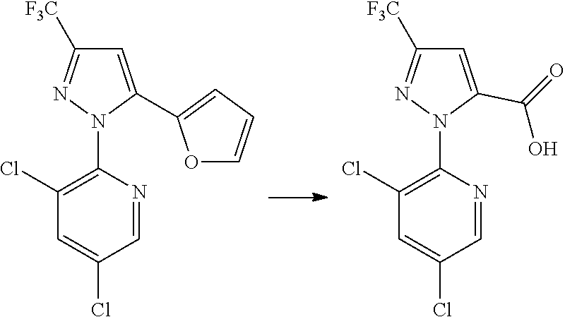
C1(Cl)=C(N2C(C3=CC=CO3)=CC([F3C])=N2)N=CC(Cl)=C1.C1(Cl)=C(N2C(C(O)=O)=CC([F3C])=N2)N=CC(Cl)=C1
